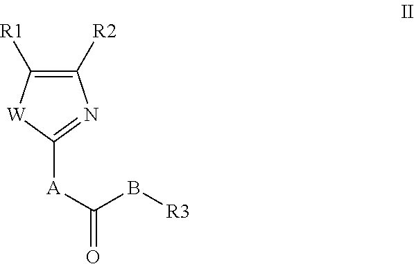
C1([R2])=C([R1])[W]C([A]C(B[R3])=O)=N1
